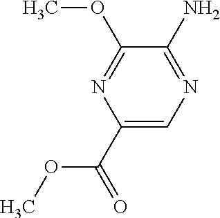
C1(C(OC)=O)=CN=C(N)C(OC)=N1
